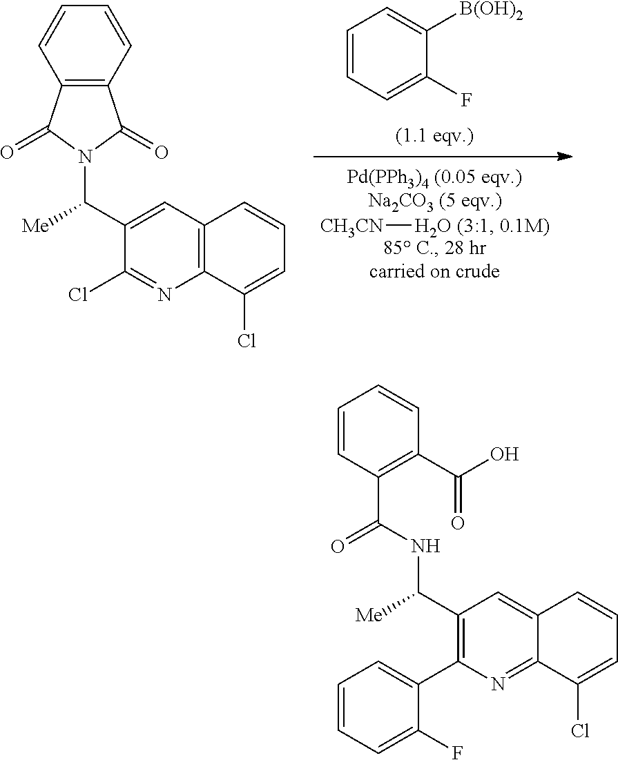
[CH3CN]O.C1=CC=C(F)C([B(OH)2])=C1.C1(C([Me])N2C(=O)C3=C(C2=O)C=CC=C3)=CC2=C(C(Cl)=CC=C2)N=C1Cl.C1(C(NC(C2=C(C(O)=O)C=CC=C2)=O)[Me])=C(C2=CC=CC=C2F)N=C2C(=C1)C=CC=C2Cl
